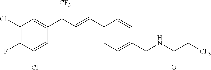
C1(Cl)=C(F)C(Cl)=CC(C(C=CC2=CC=C(CNC(C[CF3])=O)C=C2)[CF3])=C1
